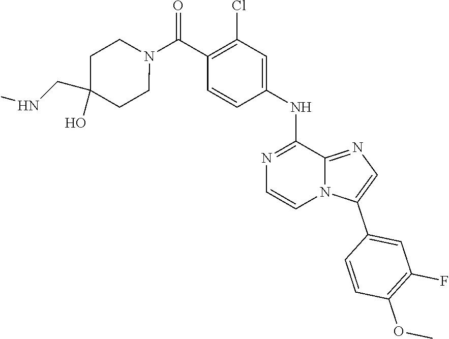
N1=C2C(NC3=CC(Cl)=C(C(N4CCC(CNC)(O)CC4)=O)C=C3)=NC=CN2C(C2=CC(F)=C(OC)C=C2)=C1
